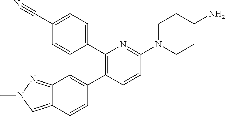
C1(C2=CC=C(C#N)C=C2)=C(C2=CC3=NN(C)C=C3C=C2)C=CC(N2CCC(N)CC2)=N1
